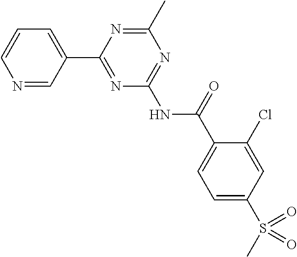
N1=CC(C2=NC(NC(C3=CC=C(S(C)(=O)=O)C=C3Cl)=O)=NC(C)=N2)=CC=C1
